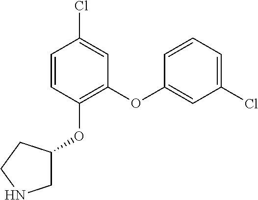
C1=CC(OC2CNCC2)=C(OC2=CC(Cl)=CC=C2)C=C1Cl
